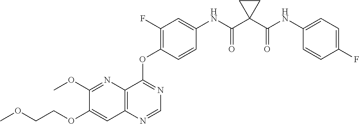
C12=C(N=CN=C1OC1=C(F)C=C(NC(C3(C(NC4=CC=C(F)C=C4)=O)CC3)=O)C=C1)C=C(OCCOC)C(OC)=N2
